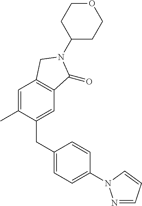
C1(N2C(=O)C3=C(C=C(C)C(CC4=CC=C(N5N=CC=C5)C=C4)=C3)C2)CCOCC1
